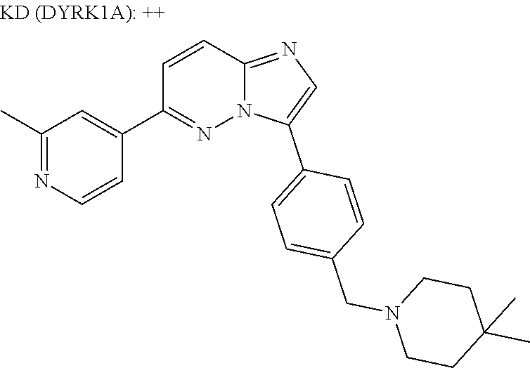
C1(C)=NC=CC(C2=NN3C(=NC=C3C3=CC=C(CN4CCC(C)(C)CC4)C=C3)C=C2)=C1
